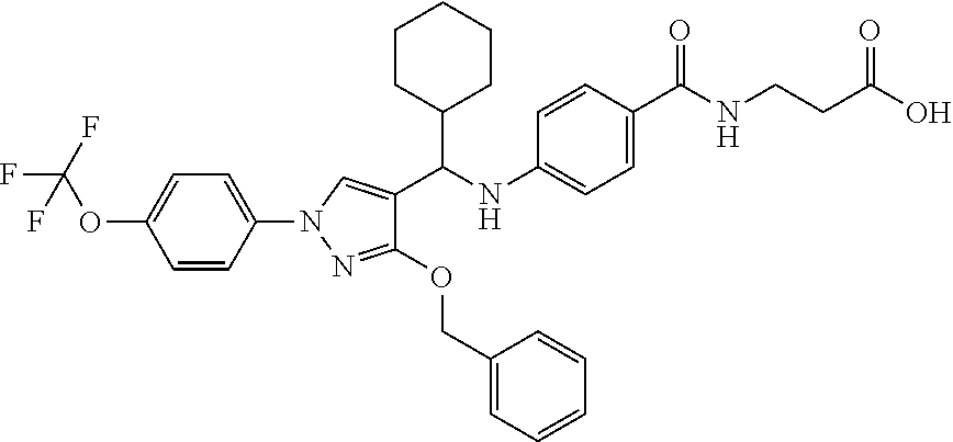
C1(C(NC2=CC=C(C(NCCC(O)=O)=O)C=C2)C2=CN(C3=CC=C(OC(F)(F)F)C=C3)N=C2OCC2=CC=CC=C2)CCCCC1
